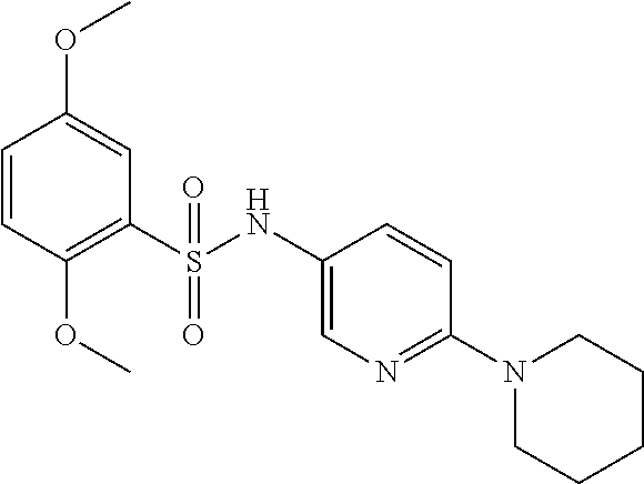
C1=CC(OC)=C(S(NC2=CN=C(N3CCCCC3)C=C2)(=O)=O)C=C1OC
